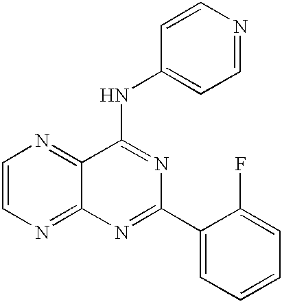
C1=CN=C2C(=N1)C(NC1=CC=NC=C1)=NC(C1=CC=CC=C1F)=N2
